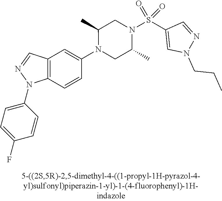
N1(C2=CC3=C(C=C2)N(C2=CC=C(F)C=C2)N=C3)CC(C)N(S(C2=CN(CCC)N=C2)(=O)=O)CC1C
